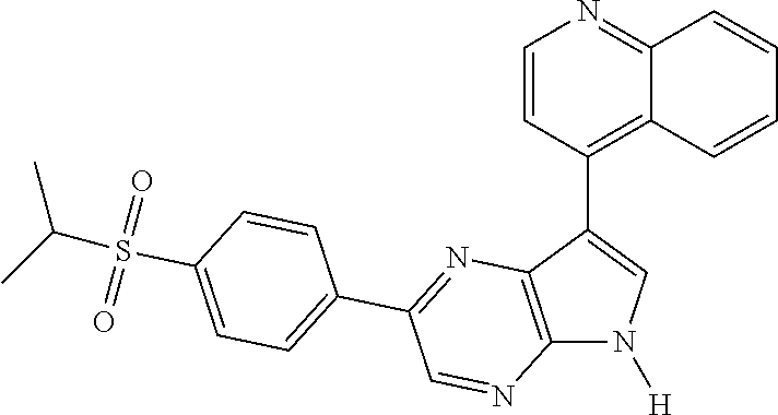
C12=C(C(C3=C4C(=NC=C3)C=CC=C4)=CN1[H])N=C(C1=CC=C(S(C(C)C)(=O)=O)C=C1)C=N2
